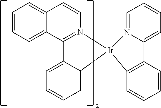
C12=CC=CC=C1C=CN1=C2C2=CC=CC=C2[Ir]12C1=C(C3=CC=CC=N23)C=CC=C1
